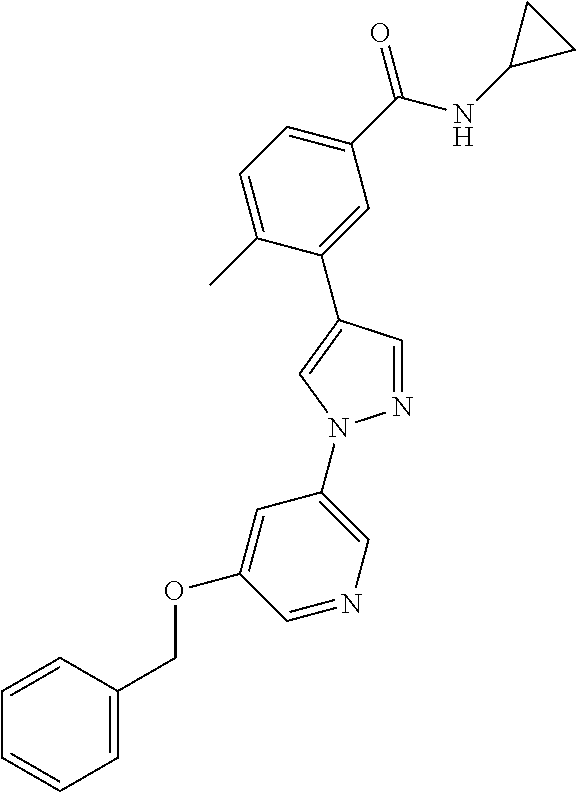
C1(C(NC2CC2)=O)=CC=C(C)C(C2=CN(C3=CN=CC(OCC4=CC=CC=C4)=C3)N=C2)=C1
